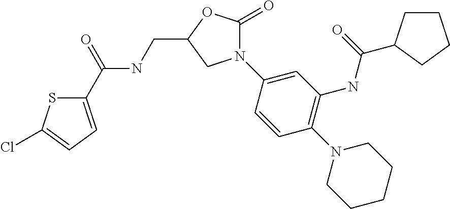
C1(C(=O)NCC2OC(=O)N(C3=CC(NC(=O)C4CCCC4)=C(N4CCCCC4)C=C3)C2)=CC=C(Cl)S1
